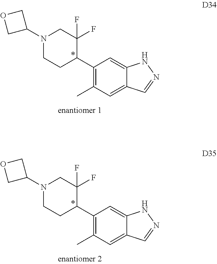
N1(C2COC2)CCC(C2=C(C)C=C3C(=C2)NN=C3)C(F)(F)C1.N1(C2COC2)CCC(C2=C(C)C=C3C(=C2)NN=C3)C(F)(F)C1
